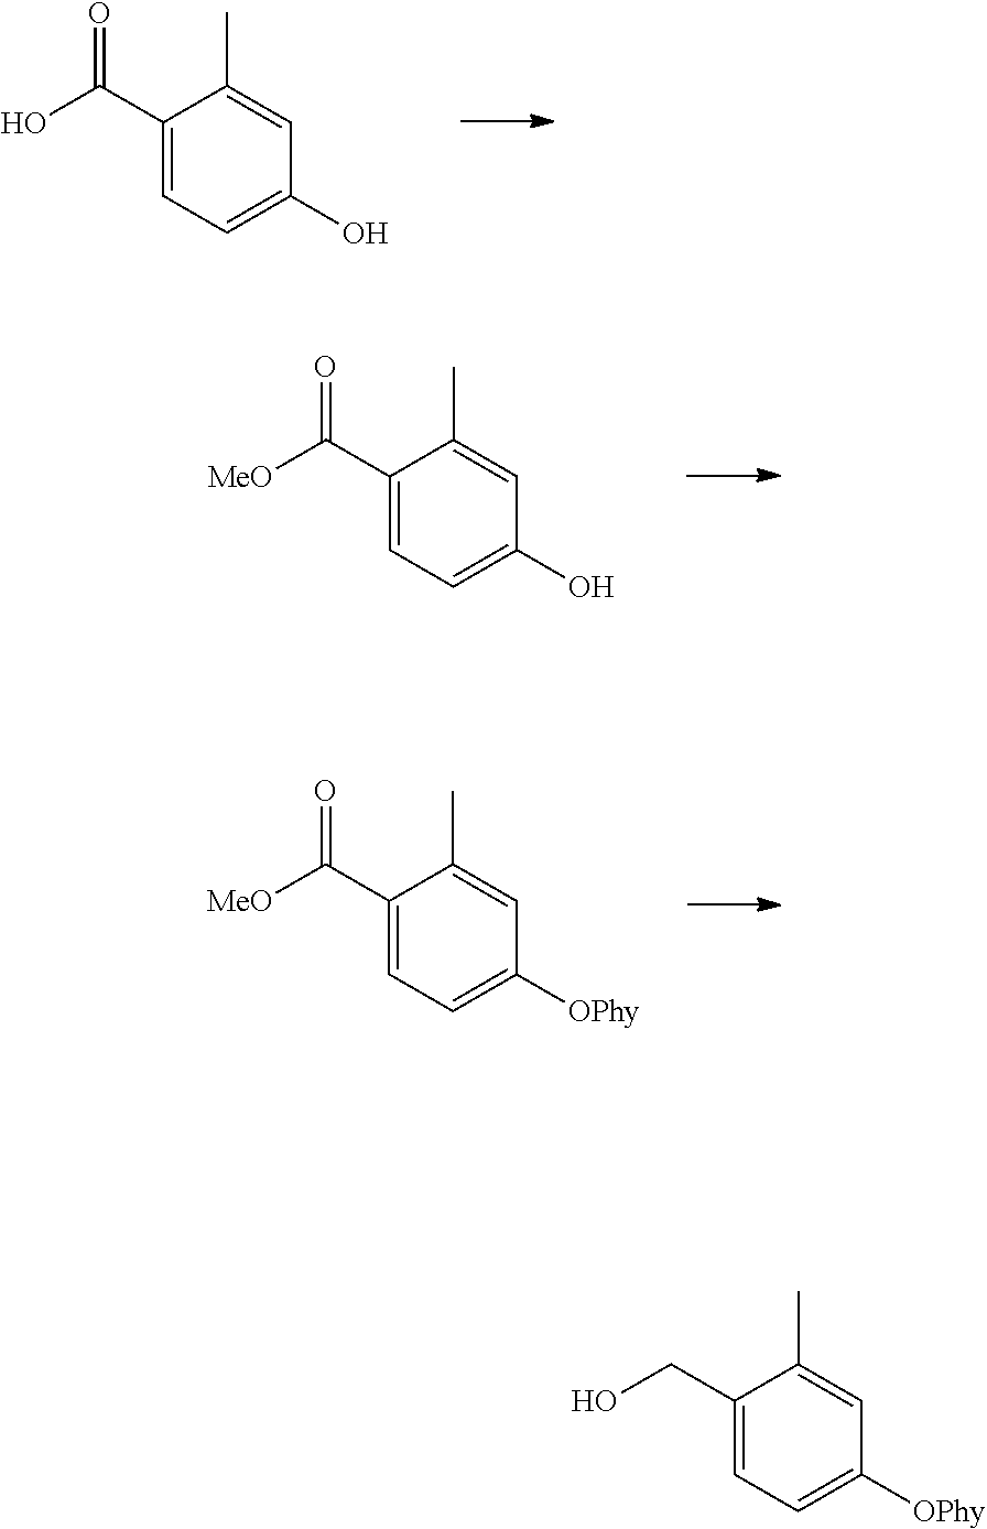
C1(CO)=CC=C([OPhy])C=C1C.C1(C(O)=O)=CC=C(O)C=C1C.C1(C([MeO])=O)=CC=C(O)C=C1C.C1(C([MeO])=O)=CC=C([OPhy])C=C1C
